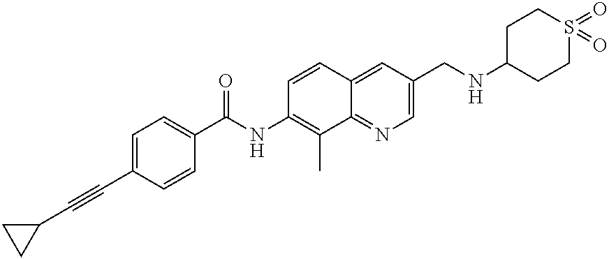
C1=C(C#CC2CC2)C=CC(C(NC2=C(C)C3=NC=C(CNC4CCS(=O)(=O)CC4)C=C3C=C2)=O)=C1
